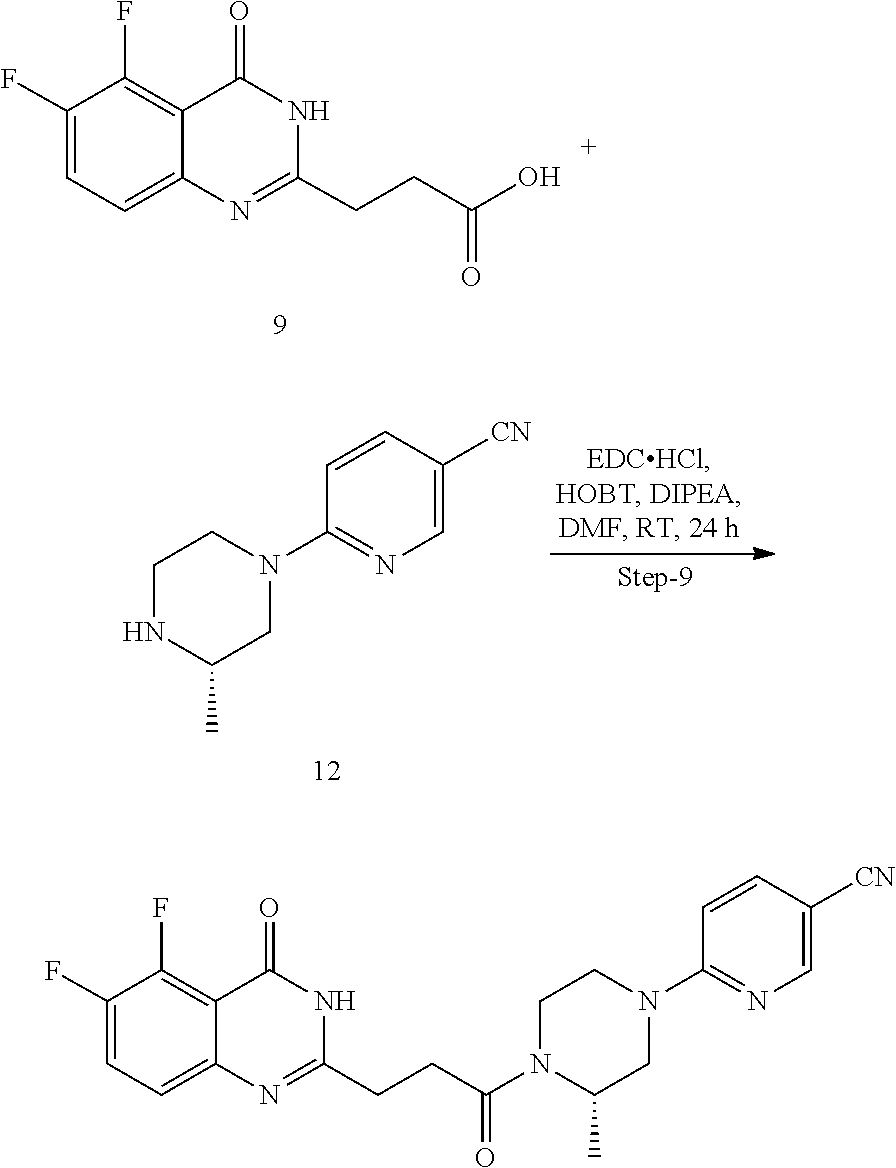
C1(CCC(=O)O)=NC2=CC=C(F)C(F)=C2C(=O)N1.C1=CC([CN])=CN=C1N1CCNC(C)C1.C1=CC([CN])=CN=C1N1CCN(C(CCC2=NC3=CC=C(F)C(F)=C3C(=O)N2)=O)C(C)C1
